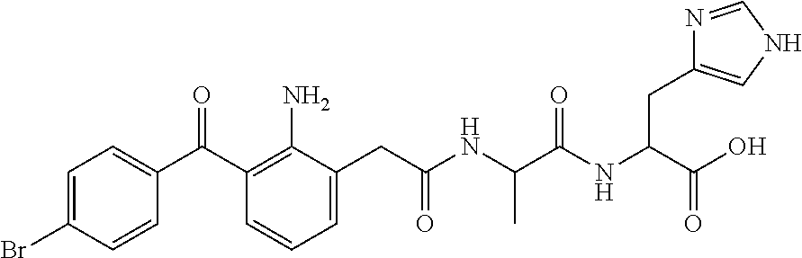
C1=C(Br)C=CC(C(C2=C(N)C(CC(NC(C(NC(C(O)=O)CC3=CNC=N3)=O)C)=O)=CC=C2)=O)=C1
